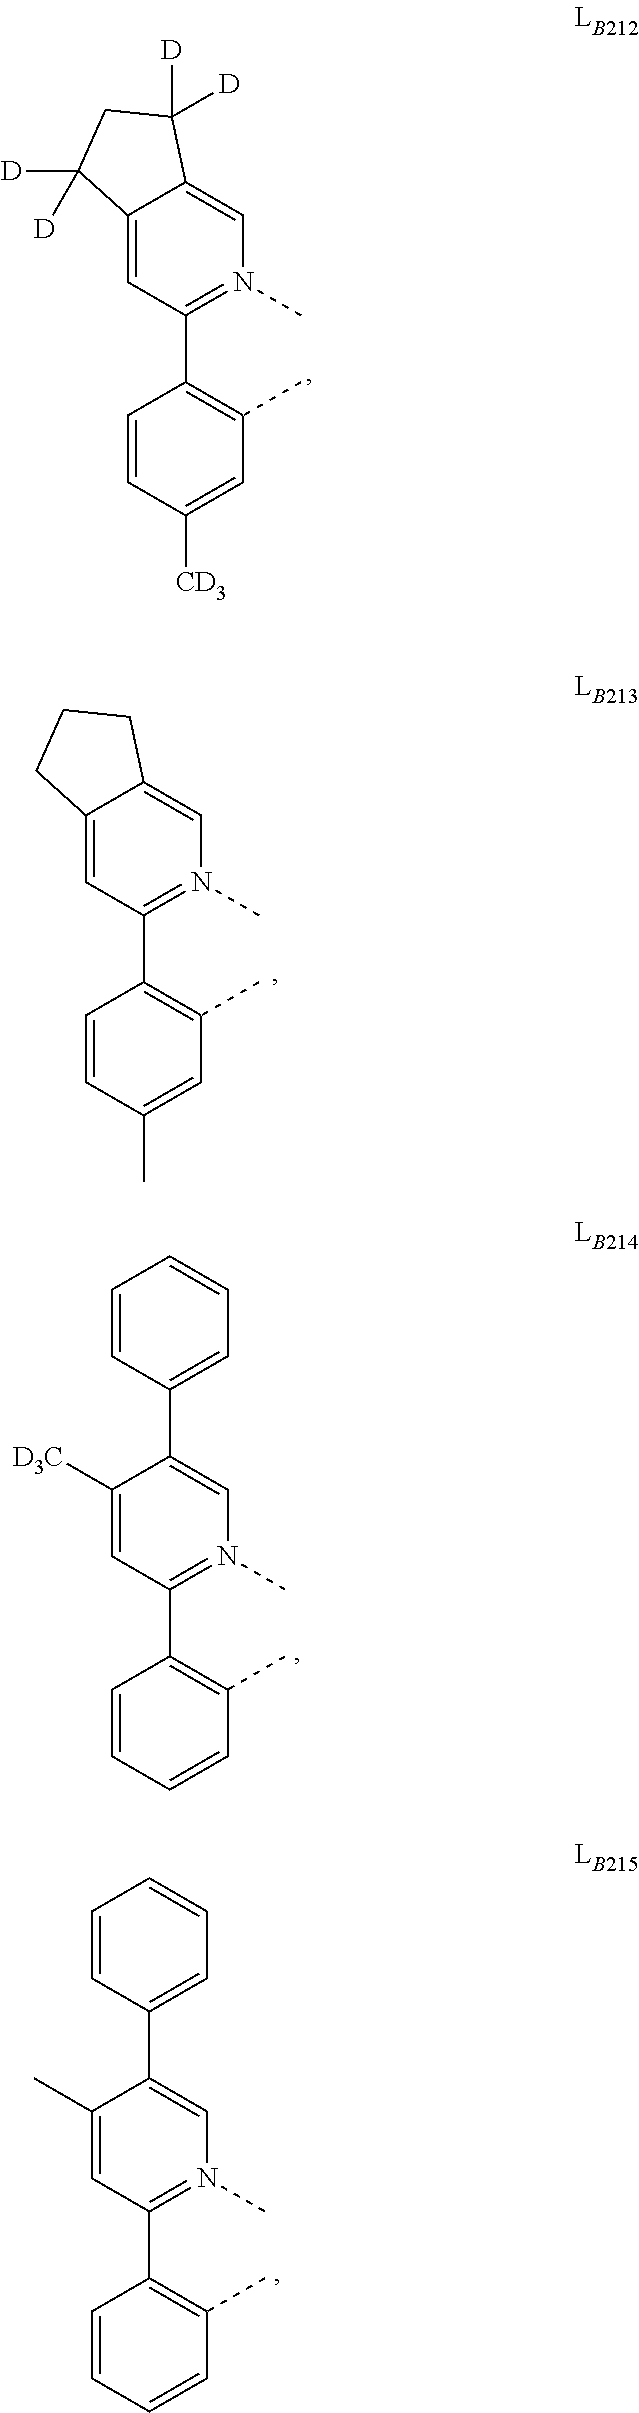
C12=CC(C3=C(C)C=C([CD3])C=C3)=N(C)C=C1C([D])([D])CC2([D])[D].C1([D3C])=CC(C2=C(C)C=CC=C2)=N(C)C=C1C1=CC=CC=C1.C12=CC(C3=C(C)C=C(C)C=C3)=N(C)C=C1CCC2.C1(C)=CC(C2=C(C)C=CC=C2)=N(C)C=C1C1=CC=CC=C1
